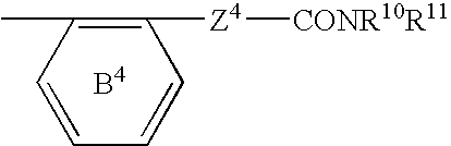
C1=CC(C)=C([Z4][CONR10R11])C=C1
